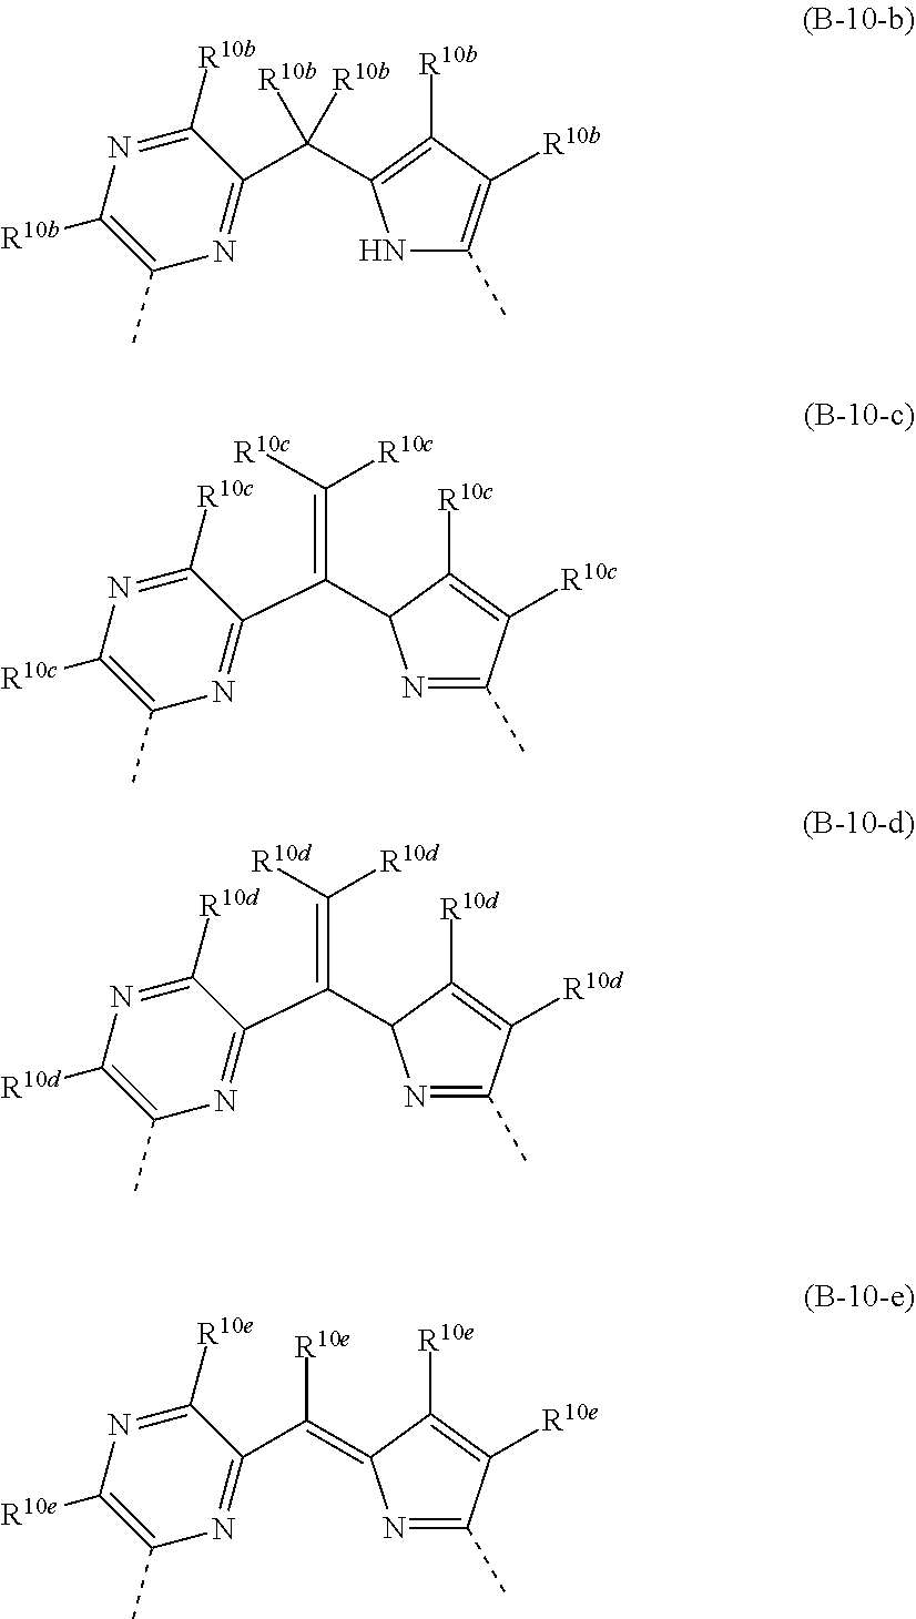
C(C1=C([R10b])C([R10b])=C(C)N1)([R10b])([R10b])C1=NC(C)=C([R10b])N=C1[R10b].C(C1N=C(C)C([R10c])=C1[R10c])(C1=NC(C)=C([R10c])N=C1[R10c])=C([R10c])[R10c].C(=C1N=C(C)C([R10e])=C1[R10e])(C1=NC(C)=C([R10e])N=C1[R10e])[R10e].C(C1N=C(C)C([R10d])=C1[R10d])(C1=NC(C)=C([R10d])N=C1[R10d])=C([R10d])[R10d]
